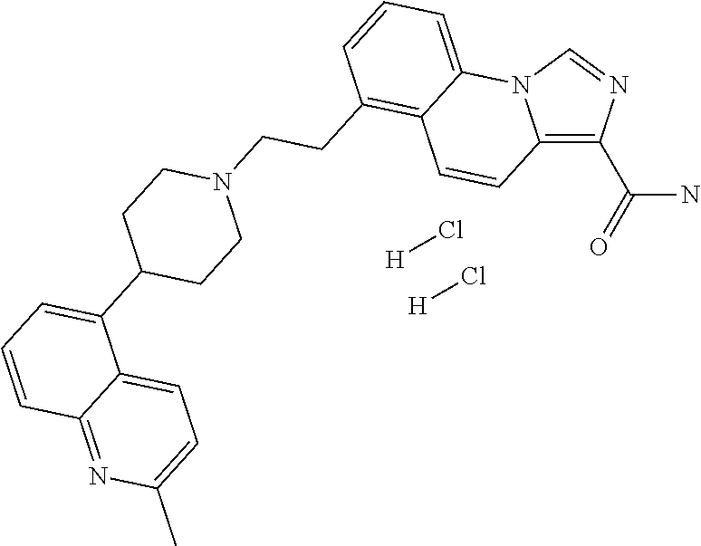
[H]Cl.[H]Cl.C12=C(C(N)=O)N=CN1C1=CC=CC(CCN3CCC(C4=CC=CC5=NC(C)=CC=C45)CC3)=C1C=C2
